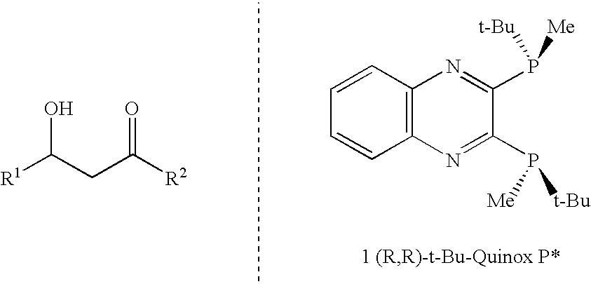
C1=CC2=C(C=C1)N=C(P([Me])[t-Bu])C(P([t-Bu])[Me])=N2.[R1]C(CC([R2])=O)O
